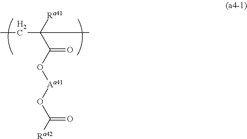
CCC(C)([Ra41])C(O[Aa41]OC([Ra42])=O)=O
